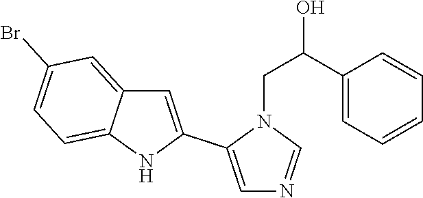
OC(C1=CC=CC=C1)CN1C(C2=CC3=CC(Br)=CC=C3N2)=CN=C1
